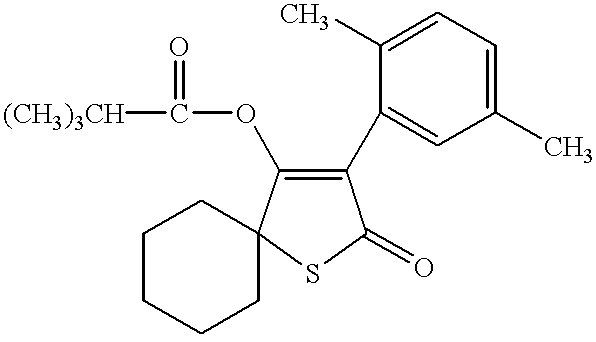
C1CCCC2(C1)SC(=O)C(C1=CC(C)=CC=C1C)=C2OC([(CH3)3CH])=O
